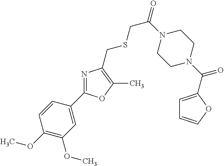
C1(OC)=C(OC)C=C(C2=NC(CSCC(=O)N3CCN(C(C4=CC=CO4)=O)CC3)=C(C)O2)C=C1
